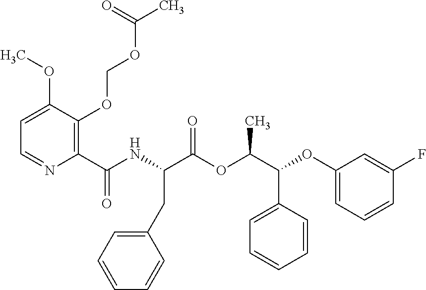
C1(C(NC(C(OC(C(C2=CC=CC=C2)OC2=CC=CC(F)=C2)C)=O)CC2=CC=CC=C2)=O)=C(OCOC(C)=O)C(OC)=CC=N1
